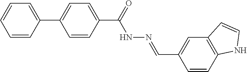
C1=CC(C2=CC=C(C(NN=CC3=CC4=C(C=C3)NC=C4)=O)C=C2)=CC=C1
